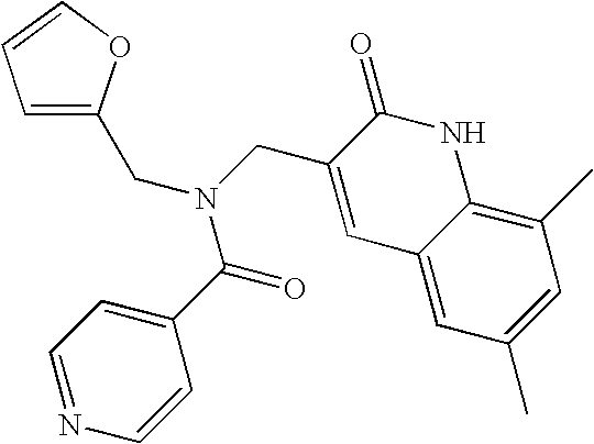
C1=C(CN(C(=O)C2=CC=NC=C2)CC2=CC3=CC(C)=CC(C)=C3NC2=O)OC=C1
